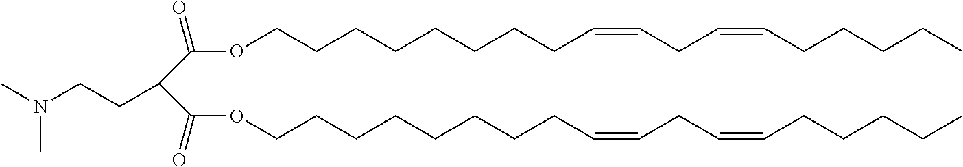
C(CCCCCCC=CCC=CCCCCC)COC(=O)C(C(OCCCCCCCCC=CCC=CCCCCC)=O)CCN(C)C
